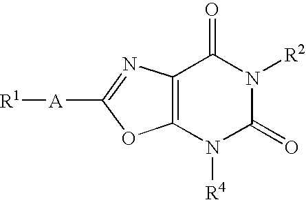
C12=C(N=C([A][R1])O1)C(=O)N([R2])C(=O)N2[R4]
